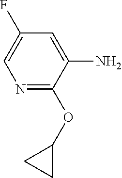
N1=C(OC2CC2)C(N)=CC(F)=C1
